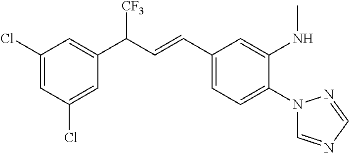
C1(C(C=CC2=CC=C(N3C=NC=N3)C(NC)=C2)[CF3])=CC(Cl)=CC(Cl)=C1
